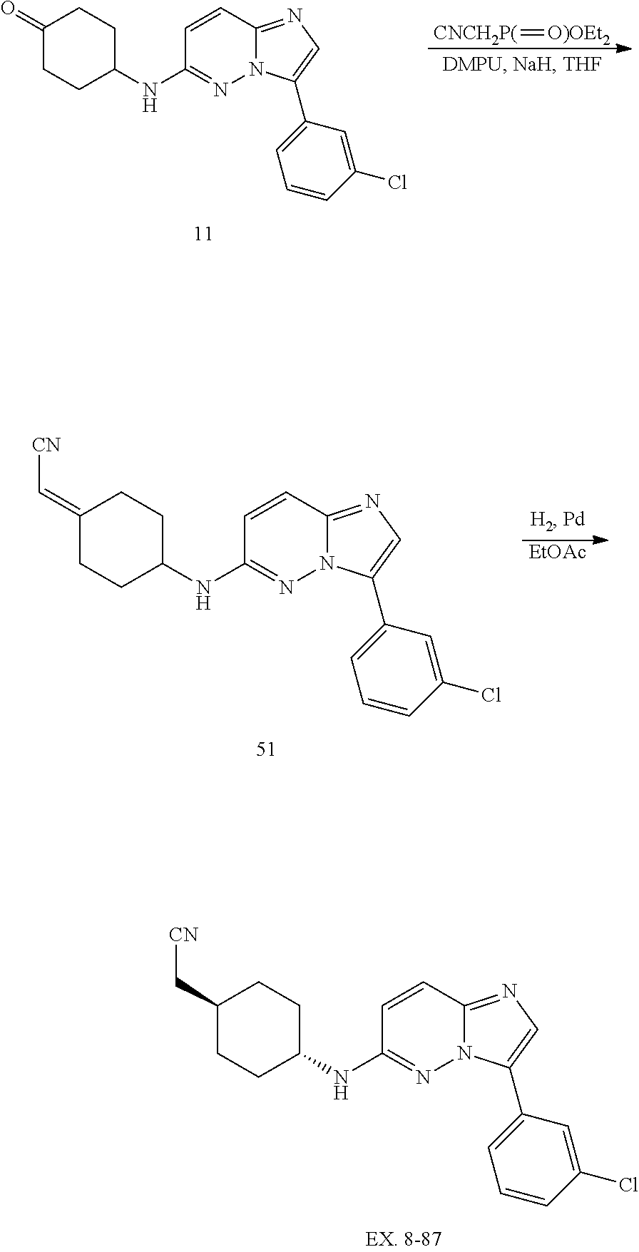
[CNCH2P(]=[O)OEt2].C1=CC2=NC=C(C3=CC=CC(Cl)=C3)N2N=C1NC1CCC(=O)CC1.[EtOAc].C1=CC2=NC=C(C3=CC=CC(Cl)=C3)N2N=C1NC1CCC(=C[CN])CC1.C1=CC2=NC=C(C3=CC=CC(Cl)=C3)N2N=C1NC1CCC(C[CN])CC1
